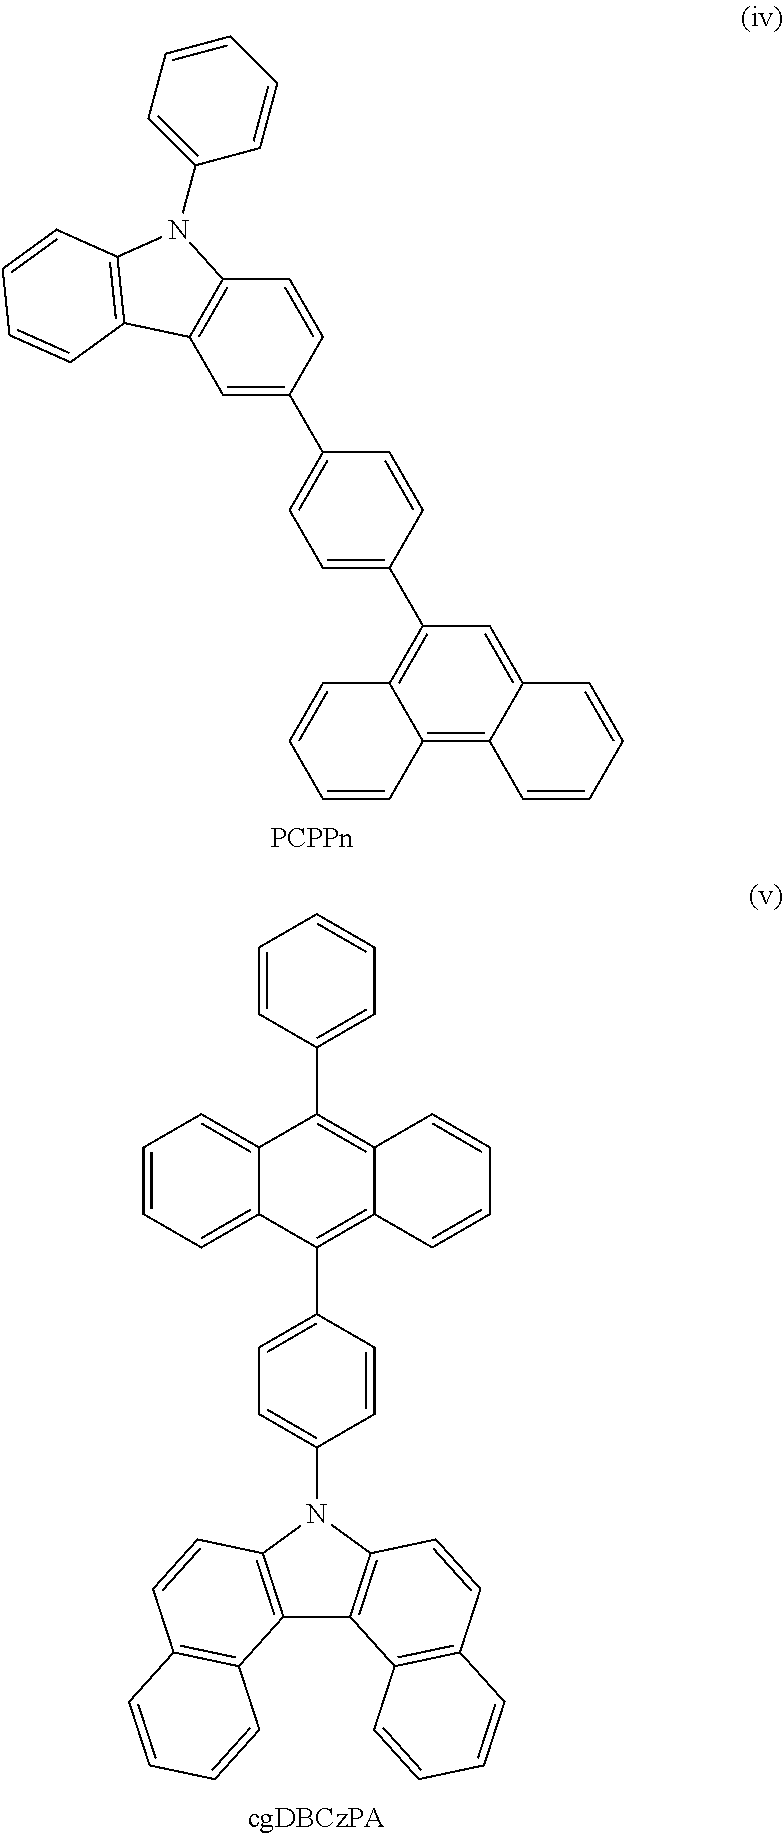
C1=CC(C2=CC=C(C3=C4C(=C5C(=C3)C=CC=C5)C=CC=C4)C=C2)=CC2=C1N(C1=CC=CC=C1)C1=C2C=CC=C1.C12=C(N(C3=CC=C(C4=C5C(=C(C6=CC=CC=C6)C6=CC=CC=C46)C=CC=C5)C=C3)C3=C1C1=C(C=C3)C=CC=C1)C=CC1=C2C=CC=C1
